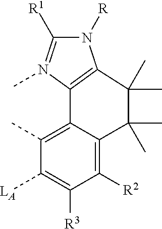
C1([R2])=C2C(=C(C)C([LA])=C1[R3])C1=C(N([R])C([R1])=N1C)C(C)(C)C2(C)C
